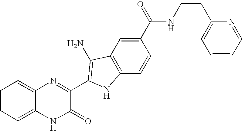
C1=C2C(=CC=C1)N=C(C1=C(N)C3=C(C=CC(C(=O)NCCC4=CC=CC=N4)=C3)N1)C(=O)N2
